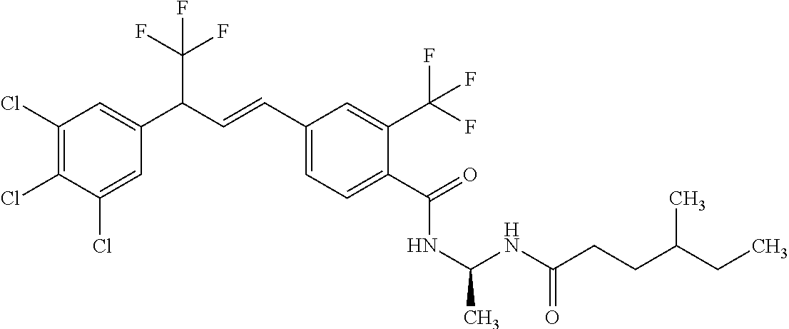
C1(Cl)=C(Cl)C(Cl)=CC(C(C=CC2=CC=C(C(=O)NC(C)NC(CCC(CC)C)=O)C(C(F)(F)F)=C2)C(F)(F)F)=C1
